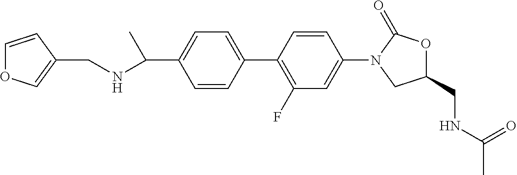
C(C1=CC=C(C2=C(F)C=C(N3CC(CNC(C)=O)OC3=O)C=C2)C=C1)(NCC1=COC=C1)C
